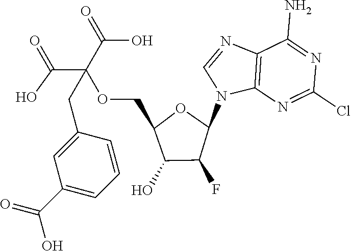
C12=C(N=C(Cl)N=C1N)N(C1OC(COC(C(=O)O)(C(=O)O)CC3=CC(C(O)=O)=CC=C3)C(O)C1F)C=N2
